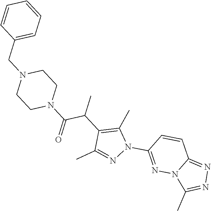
CC(C1=C(C)N(C2=NN3C(=NN=C3C)C=C2)N=C1C)C(N1CCN(CC2=CC=CC=C2)CC1)=O
